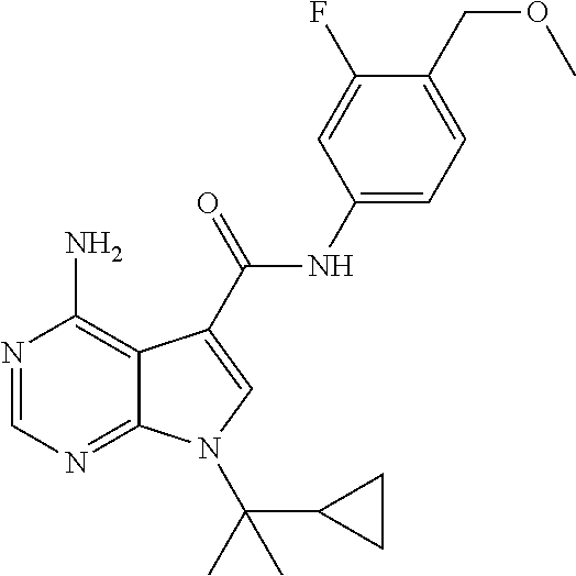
N1=CN=C2C(=C1N)C(C(NC1=CC=C(COC)C(F)=C1)=O)=CN2C(C1CC1)(C)C
